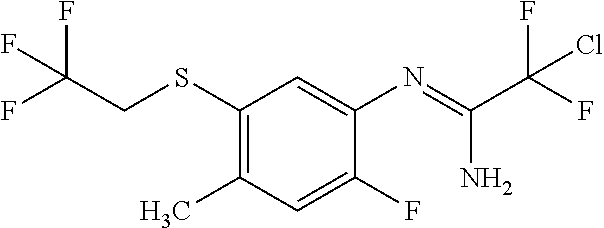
C1(SCC(F)(F)F)=C(C)C=C(F)C(N=C(C(F)(F)Cl)N)=C1
